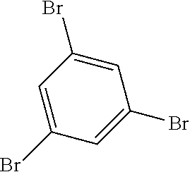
C1(Br)=CC(Br)=CC(Br)=C1
